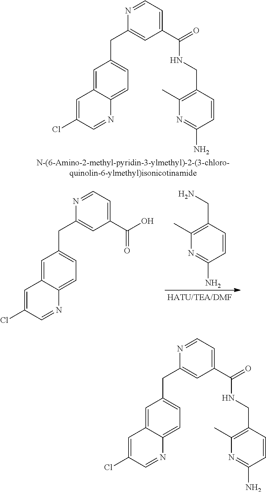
C1(CNC(C2=CC=NC(CC3=CC=C4C(=C3)C=C(Cl)C=N4)=C2)=O)=C(C)N=C(N)C=C1.C1(N)=NC(C)=C(CN)C=C1.C1=NC(CC2=CC=C3C(=C2)C=C(Cl)C=N3)=CC(C(=O)O)=C1.C1(CNC(C2=CC=NC(CC3=CC=C4C(=C3)C=C(Cl)C=N4)=C2)=O)=C(C)N=C(N)C=C1
